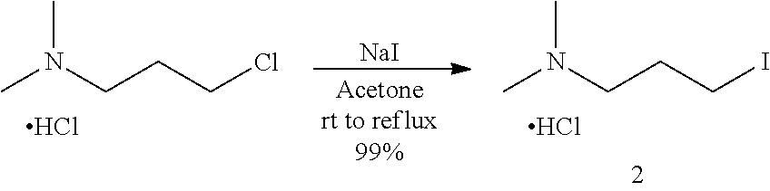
CN(CCCCl)C.Cl.[NaI].CN(CCCI)C.Cl
